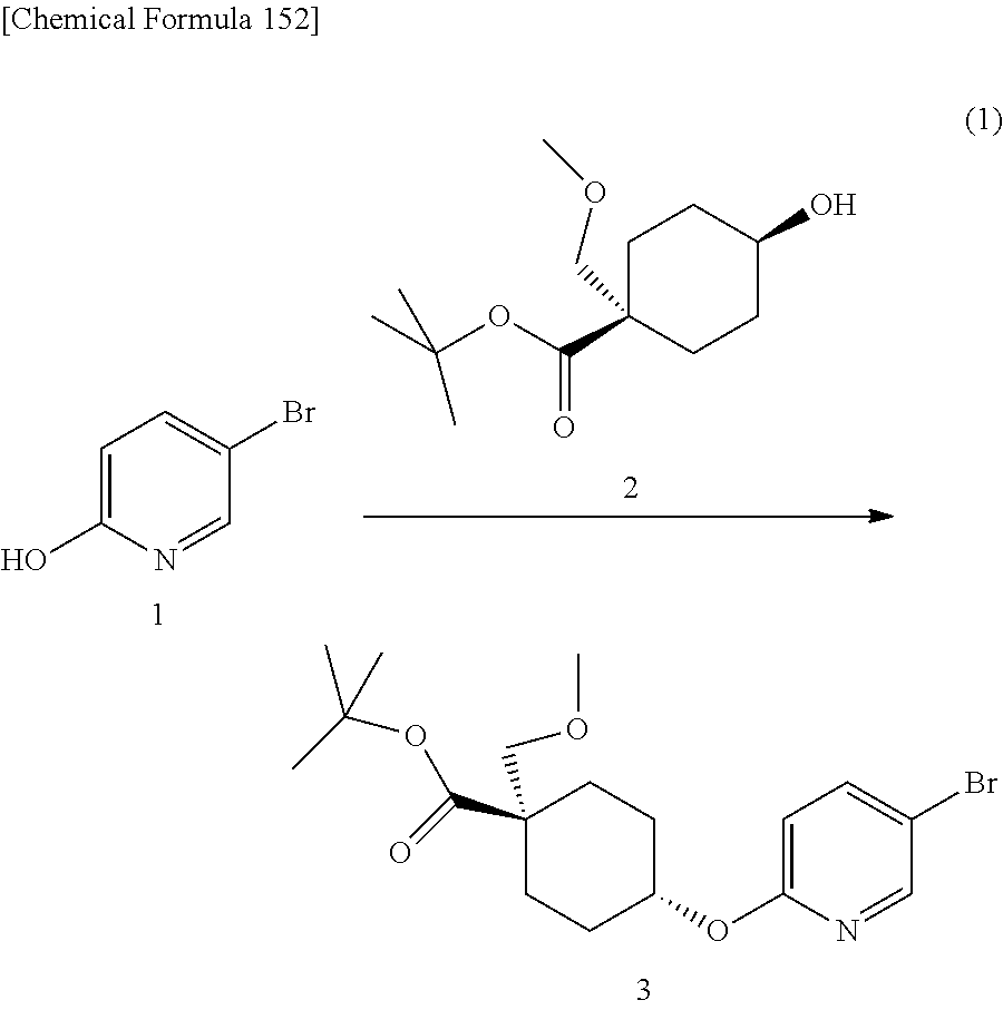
C1=C(OC2CCC(COC)(C(OC(C)(C)C)=O)CC2)N=CC(Br)=C1.C1=C(O)N=CC(Br)=C1.C1C(C(OC(C)(C)C)=O)(COC)CCC(O)C1
